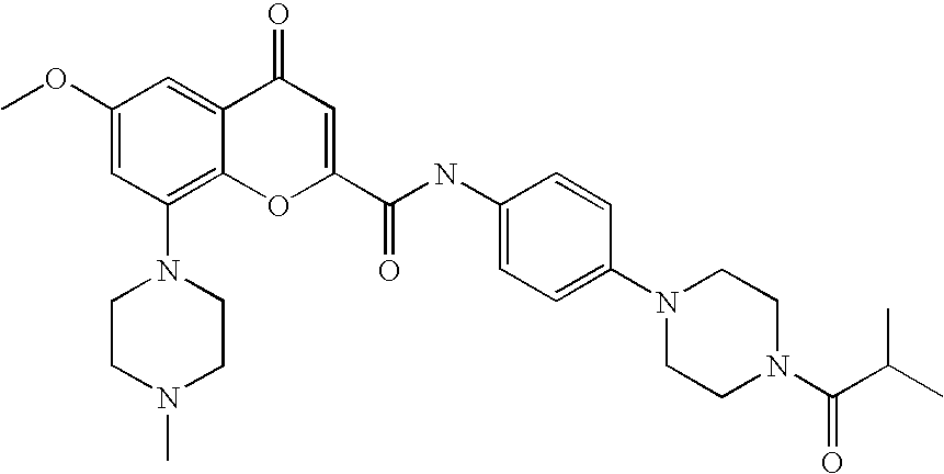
C1(OC)=CC(N2CCN(C)CC2)=C2C(=C1)C(=O)C=C(C(=O)NC1=CC=C(N3CCN(C(C(C)C)=O)CC3)C=C1)O2
